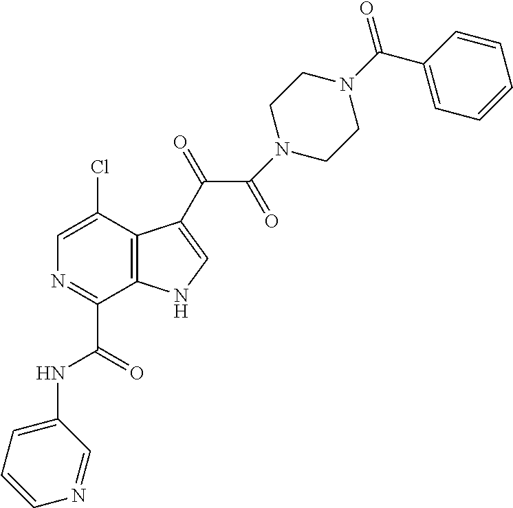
C1=C(Cl)C2=C(C(C(=O)NC3=CC=CN=C3)=N1)NC=C2C(=O)C(=O)N1CCN(C(=O)C2=CC=CC=C2)CC1
